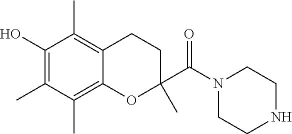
C1(O)=C(C)C(C)=C2C(=C1C)CCC(C(N1CCNCC1)=O)(C)O2
